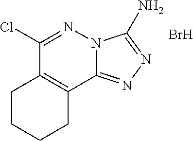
C1(Cl)=NN2C(=NN=C2N)C2=C1CCCC2.Br
